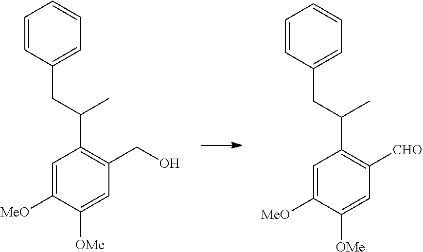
C1=C([MeO])C([OMe])=CC([CHO])=C1C(C)CC1=CC=CC=C1.C1=C([MeO])C([OMe])=CC(CO)=C1C(C)CC1=CC=CC=C1
